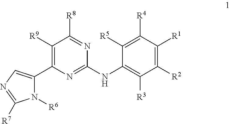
C1([R9])=C(C2=CN=C([R7])N2[R6])N=C(NC2=C([R3])C([R2])=C([R1])C([R4])=C2[R5])N=C1[R8]
